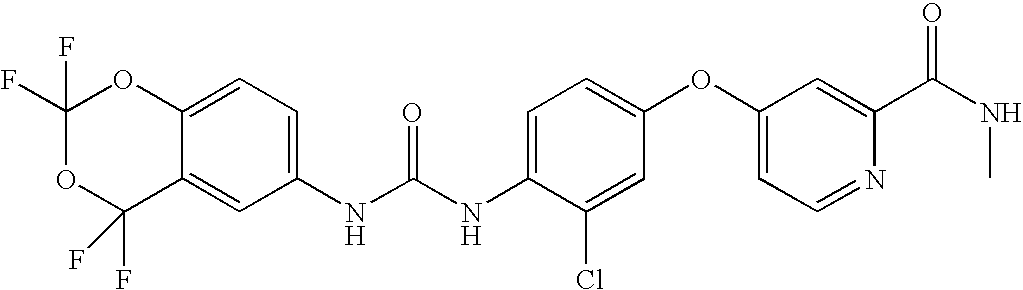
C1(F)(F)OC(F)(F)C2=CC(NC(NC3=CC=C(OC4=CC=NC(C(=O)NC)=C4)C=C3Cl)=O)=CC=C2O1
